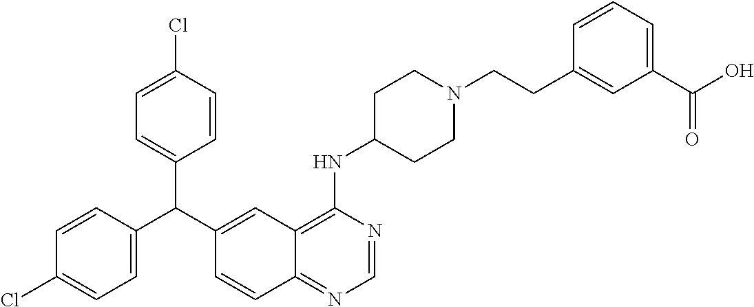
C1=CC(C(C2=CC3=C(NC4CCN(CCC5=CC(C(O)=O)=CC=C5)CC4)N=CN=C3C=C2)C2=CC=C(Cl)C=C2)=CC=C1Cl
